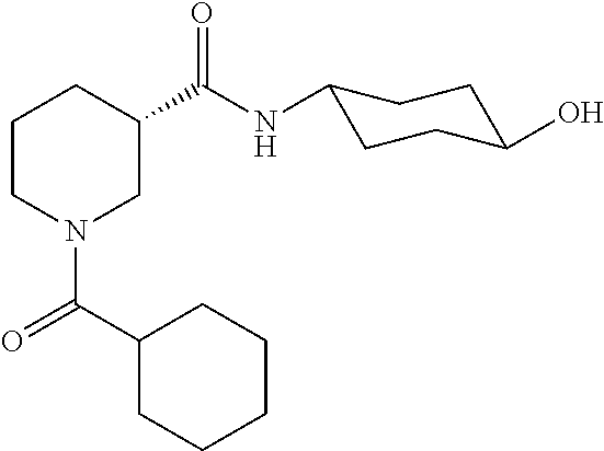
C1CN(C(=O)C2CCCCC2)CC(C(=O)NC2CCC(O)CC2)C1
